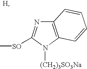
C12=C(N([(CH2)3SO3Na])C([SO]C)=N1)C=CC=C2
